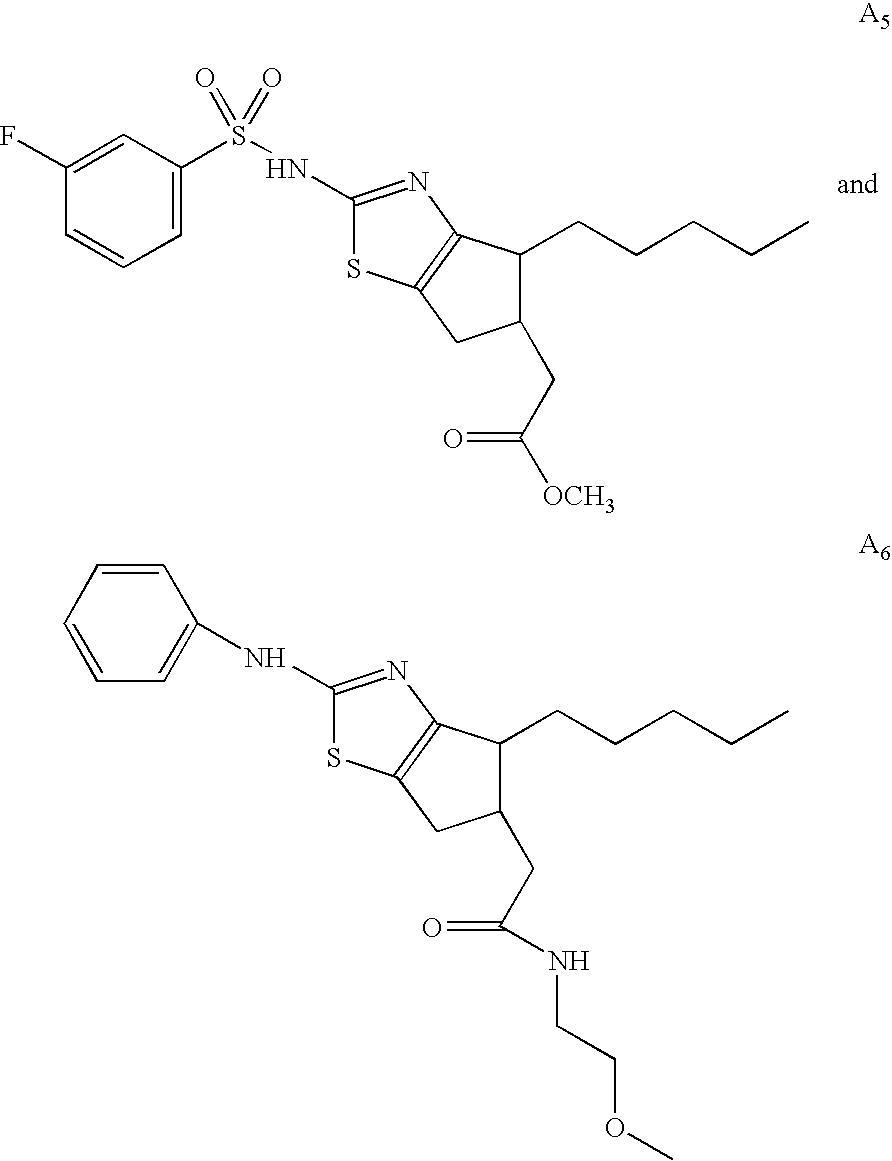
C1(NS(C2=CC=CC(F)=C2)(=O)=O)=NC2=C(S1)CC(CC(=O)[OCH3])C2CCCCC.C1(NC2=CC=CC=C2)=NC2=C(S1)CC(CC(=O)NCCOC)C2CCCCC
